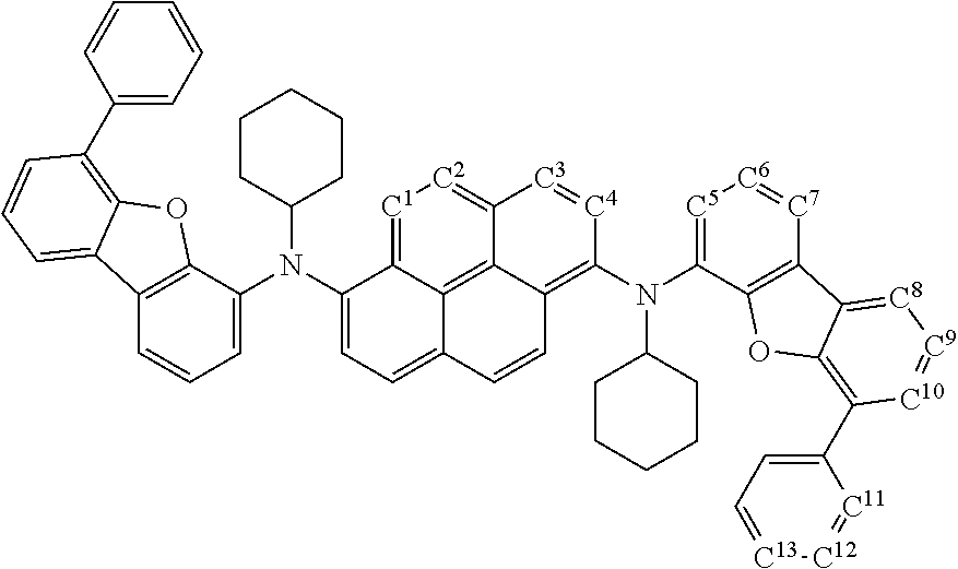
C1CC(N(C2=CC=C3C4=C5C(=C(N(C6=[C5][C6]=[C7]C7=C6OC6=C(C8=CC=[C13][C12]=[C11]8)[C10]=[C9][C8]=C76)C6CCCCC6)[C4]=[C3]C5=[C2][C1]=C24)C=C3)C2=CC=CC3=C2OC2=C(C4=CC=CC=C4)C=CC=C32)CCC1
